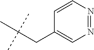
C1(CC(C)(C)C)=CN=NC=C1
